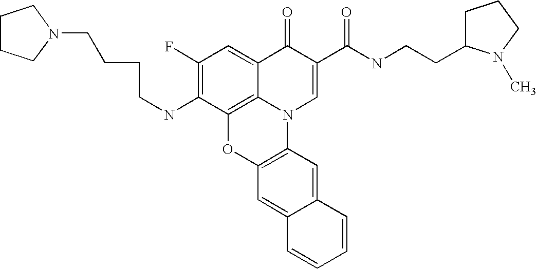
C1(F)=C(NCCCCN2CCCC2)C2=C3C(=C1)C(=O)C(C(=O)NCCC1CCCN1C)=CN3C1=C(O2)C=C2C(=C1)C=CC=C2
